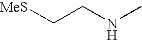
[MeS]CCNC
